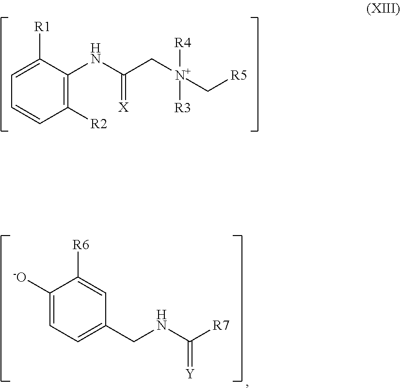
C1([R2])=C(NC(C[N+]([R4])([R3])C[R5])=[X])C([R1])=CC=C1.C1([-O])=CC=C(CNC([R7])=[Y])C=C1[R6]
